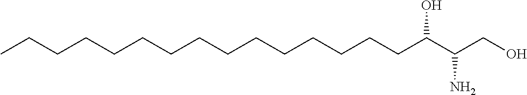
CCCCCCCCCCCCCCCC(C(CO)N)O
